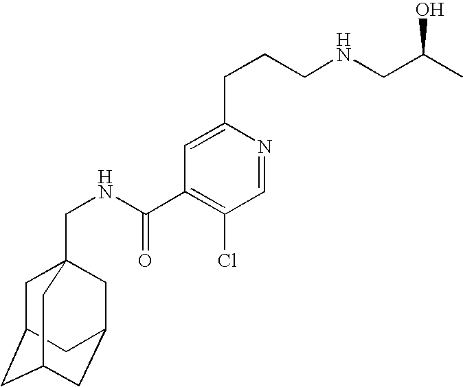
C1C2CC3CC(CC1(CNC(C1=C(Cl)C=NC(CCCNCC(C)O)=C1)=O)C3)C2
